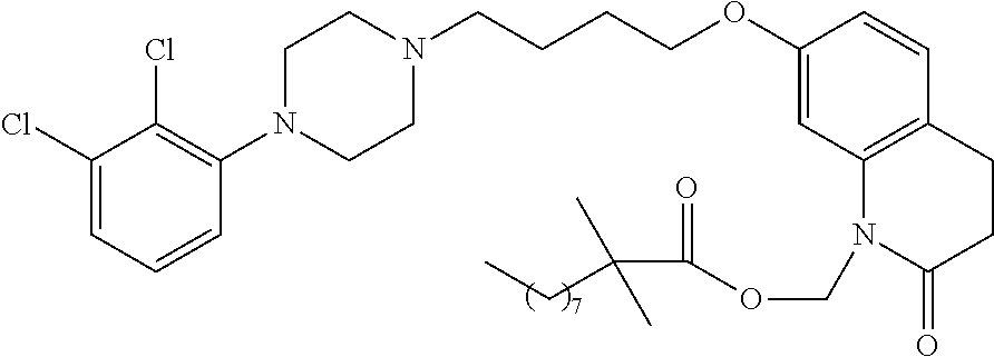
C1=C(Cl)C(Cl)=C(N2CCN(CCCCOC3=CC4=C(C=C3)CCC(=O)N4COC(=O)C(C)(CC)C)CC2)C=C1
